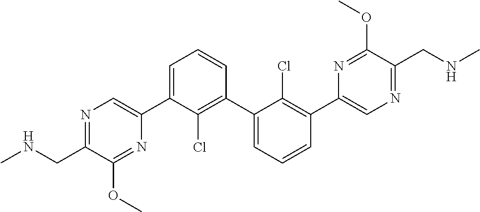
N1=C(CNC)C(OC)=NC(C2=CC=CC(C3=CC=CC(C4=CN=C(CNC)C(OC)=N4)=C3Cl)=C2Cl)=C1
